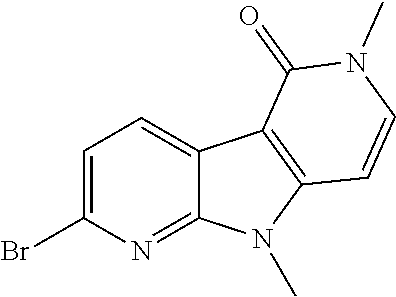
C1=C(Br)N=C2C(=C1)C1=C(N2C)C=CN(C)C1=O
